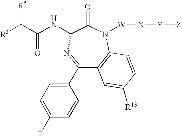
C1(C2=CC=C(F)C=C2)=NC(NC(C([R3])[R5])=O)C(=O)N([W][X][Y][Z])C2=C1C=C([R13])C=C2
